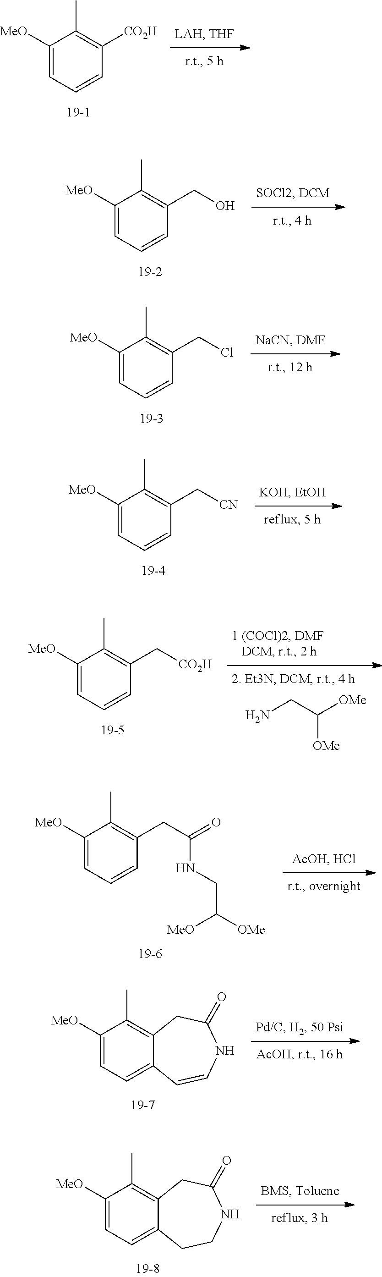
C1([MeO])=CC=CC(CCl)=C1C.C1([MeO])=CC=CC(C[CN])=C1C.C1([MeO])=CC=CC(C[CO2H])=C1C.NCC([OMe])[OMe].C1([MeO])=CC=C2C(=C1C)CC(=O)NC=C2.C1([MeO])=CC=C2C(=C1C)CC(=O)NCC2.C1([MeO])=CC=CC([CO2H])=C1C.C1([MeO])=CC=CC(CO)=C1C.C1([MeO])=CC=CC(CC(=O)NCC([OMe])[MeO])=C1C
